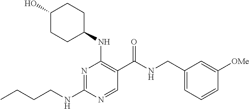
CCCCNC1=NC(NC2CCC(O)CC2)=C(C(NCC2=CC=CC([OMe])=C2)=O)C=N1
